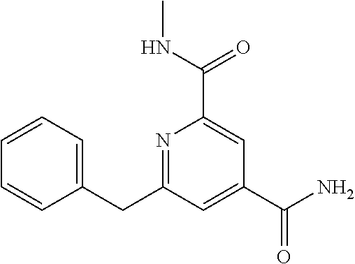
C1=CC=C(CC2=NC(C(NC)=O)=CC(C(N)=O)=C2)C=C1
